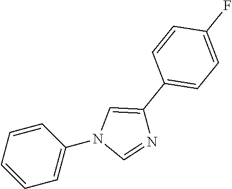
C1=CC=CC=C1N1C=NC(C2=CC=C(F)C=C2)=C1
